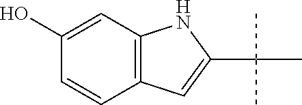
C1(O)=CC2=C(C=C1)C=C(C(C)(C)C)N2
